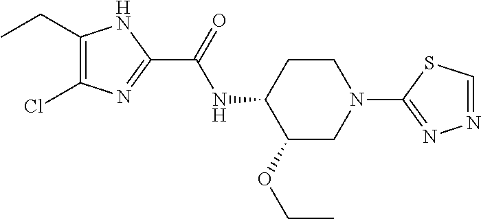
C1(CC)=C(Cl)N=C(C(=O)NC2C(OCC)CN(C3=NN=CS3)CC2)N1
